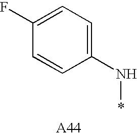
C1=C(F)C=CC(N*)=C1
